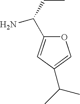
CCC(N)C1=CC(C(C)C)=CO1
